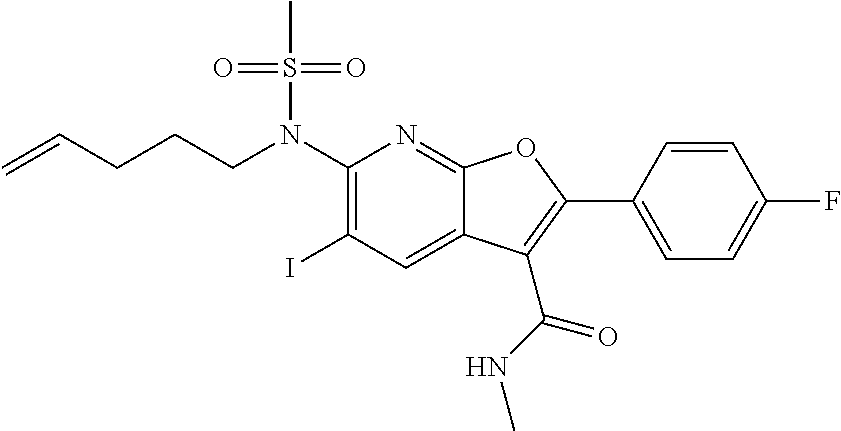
C1(N(CCCC=C)S(C)(=O)=O)=C(I)C=C2C(=N1)OC(C1=CC=C(F)C=C1)=C2C(NC)=O
